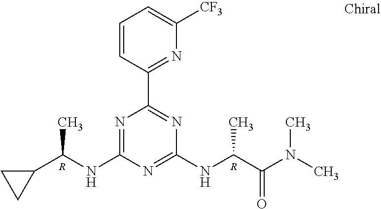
N1=C(NC(C2CC2)C)N=C(NC(C(N(C)C)=O)C)N=C1C1=NC([CF3])=CC=C1.[R].[R]
